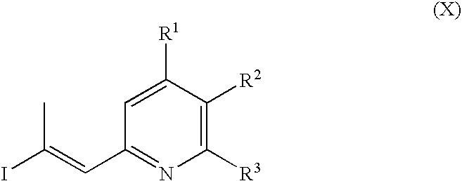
C1([R3])=C([R2])C([R1])=CC(C=C(I)C)=N1
